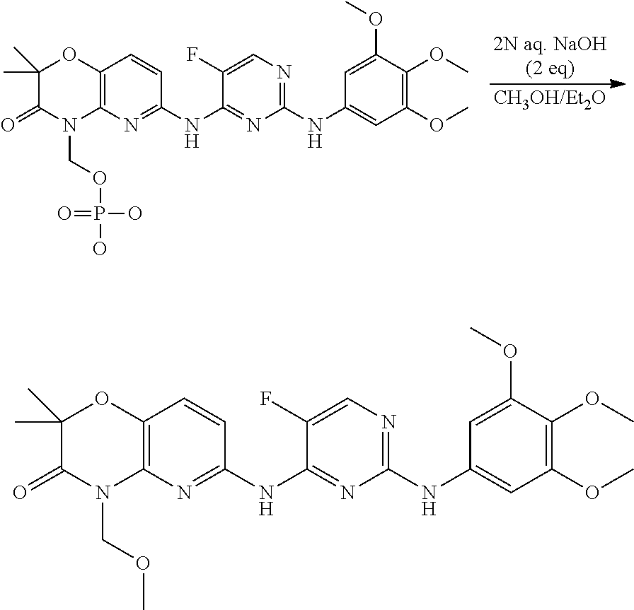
C12=C(N=C(NC3=NC(NC4=CC(OC)=C(OC)C(OC)=C4)=NC=C3F)C=C1)N(COC)C(=O)C(C)(C)O2.C12=C(N=C(NC3=NC(NC4=CC(OC)=C(OC)C(OC)=C4)=NC=C3F)C=C1)N(COP(O)(O)=O)C(=O)C(C)(C)O2.[2N aq. NaOH(2 eq)].[CH3OH/Et2O]
